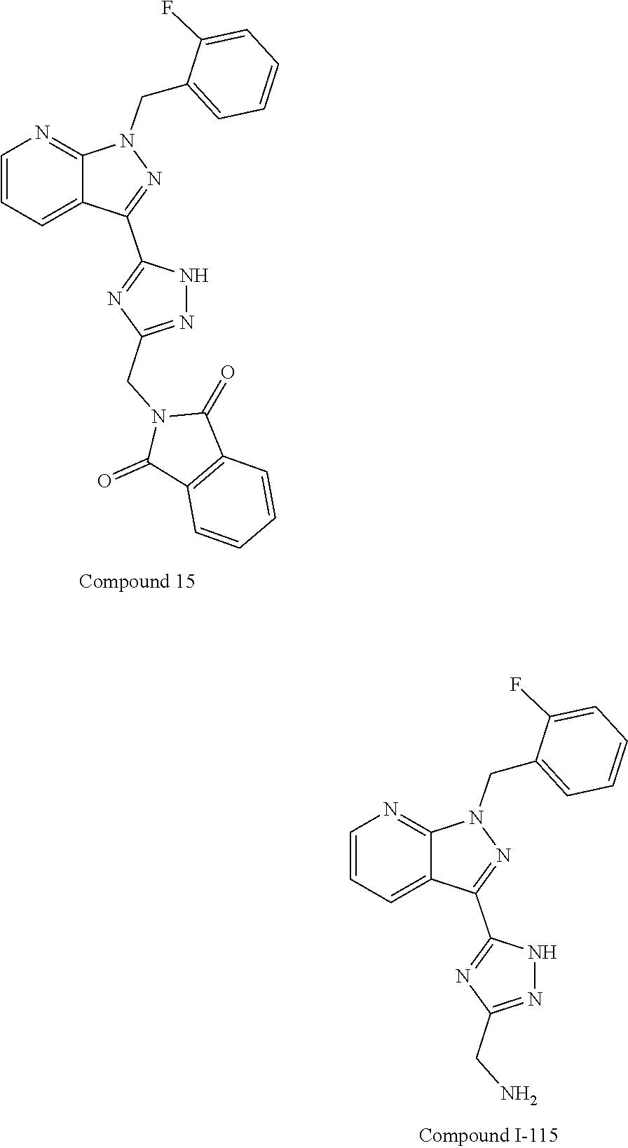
C1=CC=CC2=C1C(=O)N(CC1=NNC(C3=NN(CC4=CC=CC=C4F)C4=NC=CC=C34)=N1)C2=O.N1=C(C2=NC(CN)=NN2)C2=CC=CN=C2N1CC1=CC=CC=C1F
